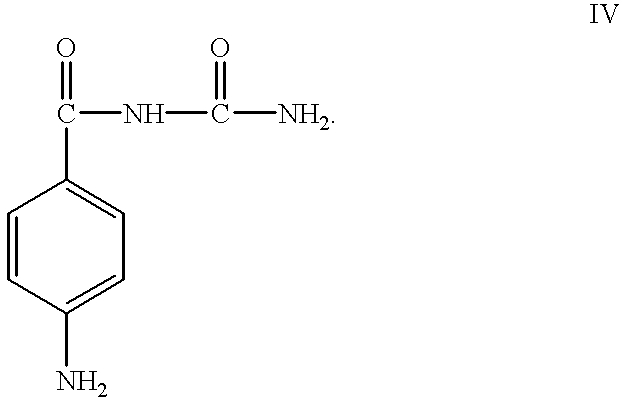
C(C1=CC=C(N)C=C1)(NC([NH2])=O)=O
